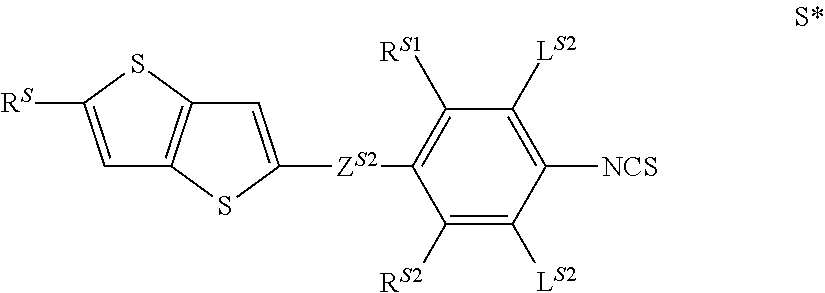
C1=C([RS])SC2=C1SC([ZS2]C1=C([RS1])C([LS2])=C([NCS])C([LS2])=C1[RS2])=C2
